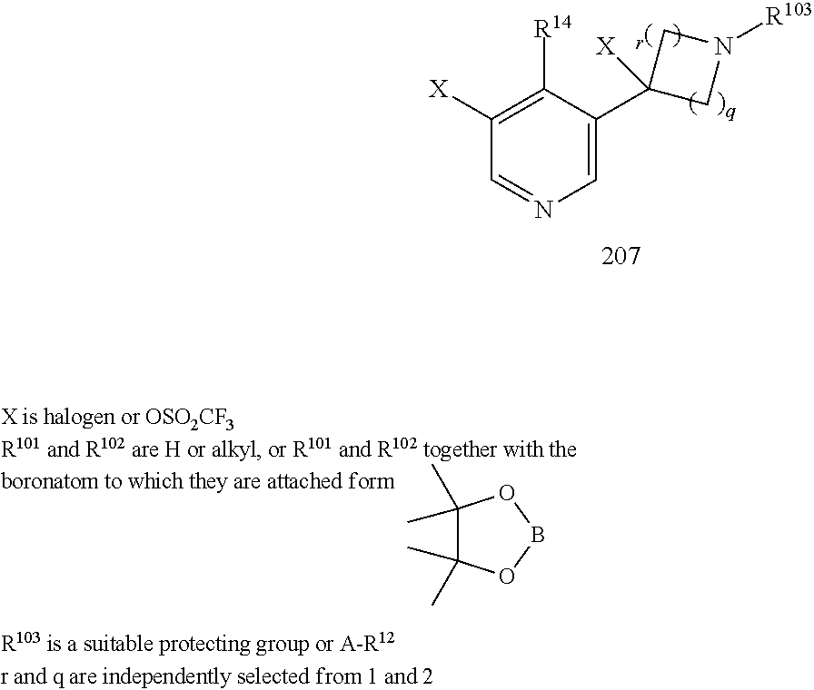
C1=C(C2([X])CN([R103])C2)C([R14])=C([X])C=N1.C1(C)(C)C(C)(C)OBO1
